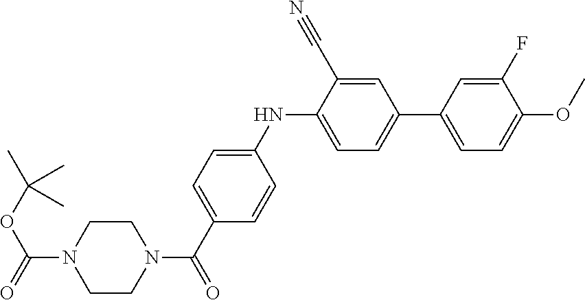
C1(F)=CC(C2=CC=C(NC3=CC=C(C(=O)N4CCN(C(=O)OC(C)(C)C)CC4)C=C3)C(C#N)=C2)=CC=C1OC
